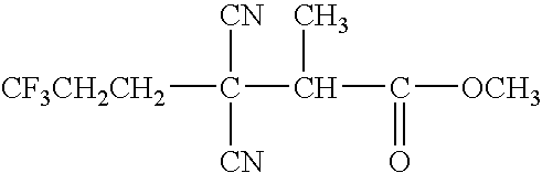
[CF3CH2CH2]C([CN])([CN])C(C(=O)[OCH3])C
